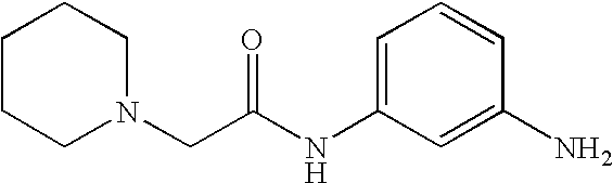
C1=C(NC(CN2CCCCC2)=O)C=C(N)C=C1
